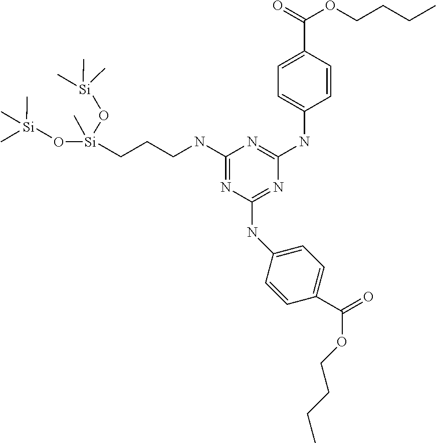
C1(NCCC[Si](O[Si](C)(C)C)(C)O[Si](C)(C)C)=NC(NC2=CC=C(C(OCCCC)=O)C=C2)=NC(NC2=CC=C(C(OCCCC)=O)C=C2)=N1
